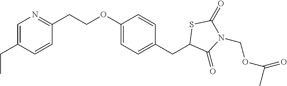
C1=C(CC)C=CC(CCOC2=CC=C(CC3C(=O)N(COC(=O)C)C(=O)S3)C=C2)=N1
